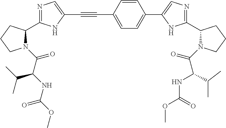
C1=C(C#CC2=CN=C(C3N(C(C(NC(OC)=O)C(C)C)=O)CCC3)N2)C=CC(C2=CN=C(C3N(C(=O)C(C(C)C)NC(=O)OC)CCC3)N2)=C1
